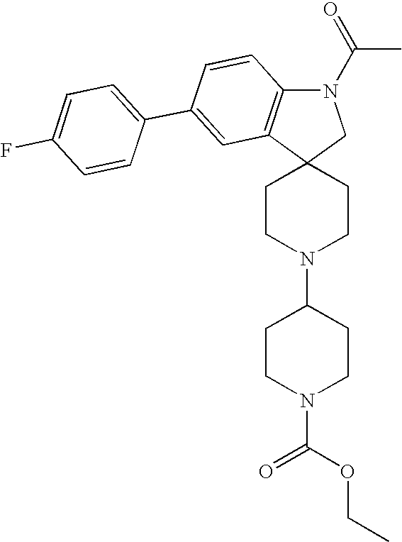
C1CN(C2CCN(C(OCC)=O)CC2)CCC12CN(C(=O)C)C1=C2C=C(C2=CC=C(F)C=C2)C=C1
